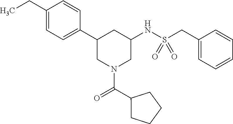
C1(CC)=CC=C(C2CN(C(C3CCCC3)=O)CC(NS(=O)(CC3=CC=CC=C3)=O)C2)C=C1
